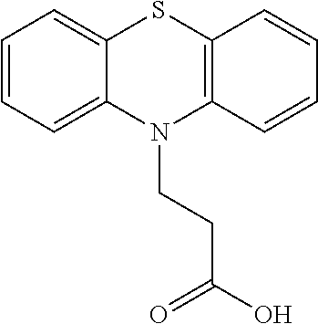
C1=CC=C2C(=C1)SC1=C(N2CCC(O)=O)C=CC=C1
